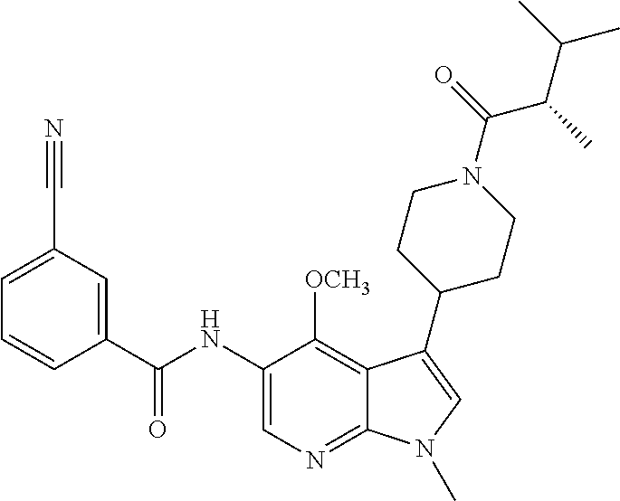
C1=C(C#N)C=C(C(NC2=CN=C3C(=C2[OCH3])C(C2CCN(C(=O)C(C)C(C)C)CC2)=CN3C)=O)C=C1
